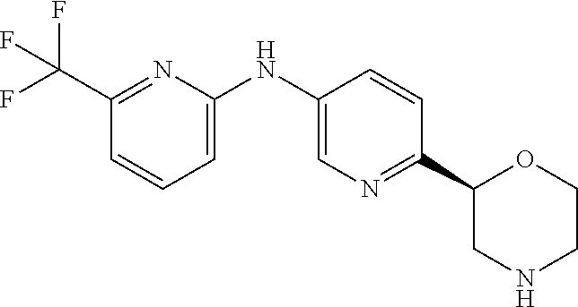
C1(C(F)(F)F)=NC(NC2=CN=C(C3CNCCO3)C=C2)=CC=C1
